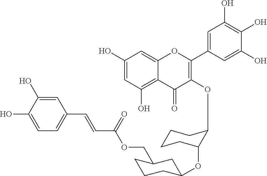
C1(O)=CC(O)=C2C(=C1)OC(C1=CC(O)=C(O)C(O)=C1)=C(OC1CCCCC1OC1CCCC(COC(C=CC3=CC=C(O)C(O)=C3)=O)C1)C2=O
